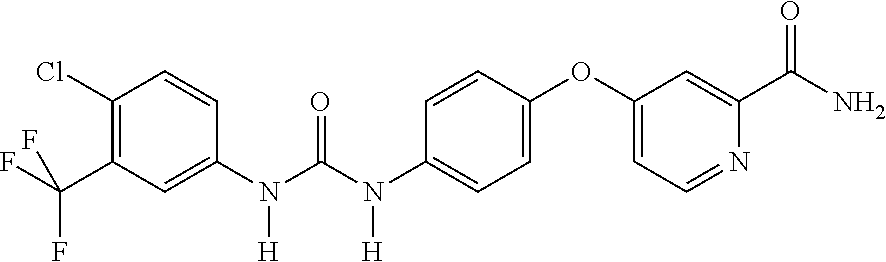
C1=C(OC2=CC=C(N(C(N(C3=CC(C(F)(F)F)=C(Cl)C=C3)[H])=O)[H])C=C2)C=C(C(N)=O)N=C1
